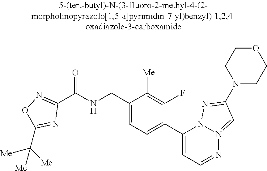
C1(CNC(C2=NOC(C([Me])([Me])[Me])=N2)=O)=CC=C(C2=CC=NN3=CC(N4CCOCC4)=NN23)C(F)=C1[Me]
